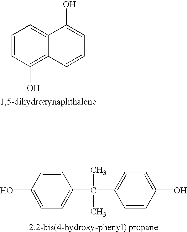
C1=CC(O)=C2C(=C1)C(O)=CC=C2.C1=C(O)C=CC(C(C2=CC=C(O)C=C2)(C)C)=C1
